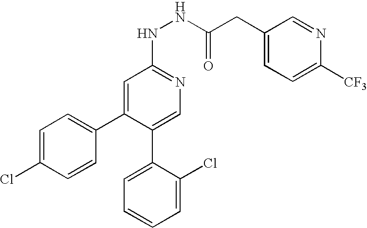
C1=C(Cl)C=CC(C2=CC(NNC(CC3=CC=C([CF3])N=C3)=O)=NC=C2C2=CC=CC=C2Cl)=C1
